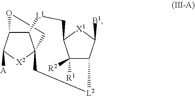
C12C3C([A])[X2]C1(CO3)C[L2]C1C([R2])([R1])C(C[L1]2)[X1]C1[B1]
